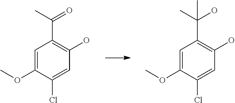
C1=C(OC)C(Cl)=CC(O)=C1C(C)(O)C.C1=C(OC)C(Cl)=CC(O)=C1C(C)=O
